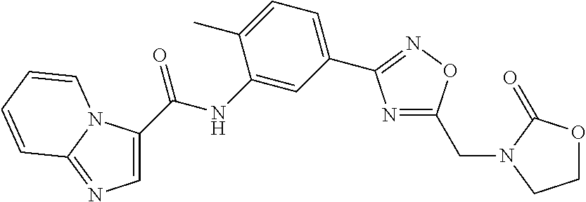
N1=C(CN2CCOC2=O)ON=C1C1=CC=C(C)C(NC(=O)C2=CN=C3N2C=CC=C3)=C1
